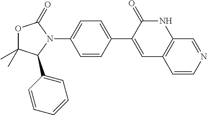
O1C(C)(C)C(C2=CC=CC=C2)N(C2=CC=C(C3=CC4=C(NC3=O)C=NC=C4)C=C2)C1=O
